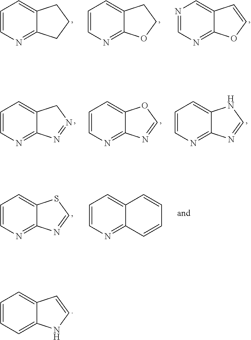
C1=CN=C2C(=C1)CCC2.C1=CN=C2C(=C1)CCO2.N1=CN=C2C(=C1)C=CO2.C1=CN=C2C(=C1)CN=N2.C1=CN=C2C(=C1)OC=N2.C1=CN=C2C(=C1)NC=N2.C1=CN=C2C(=C1)SC=N2.C1=CN=C2C(=C1)C=CC=C2.C1=CC=C2C(=C1)C=CN2
